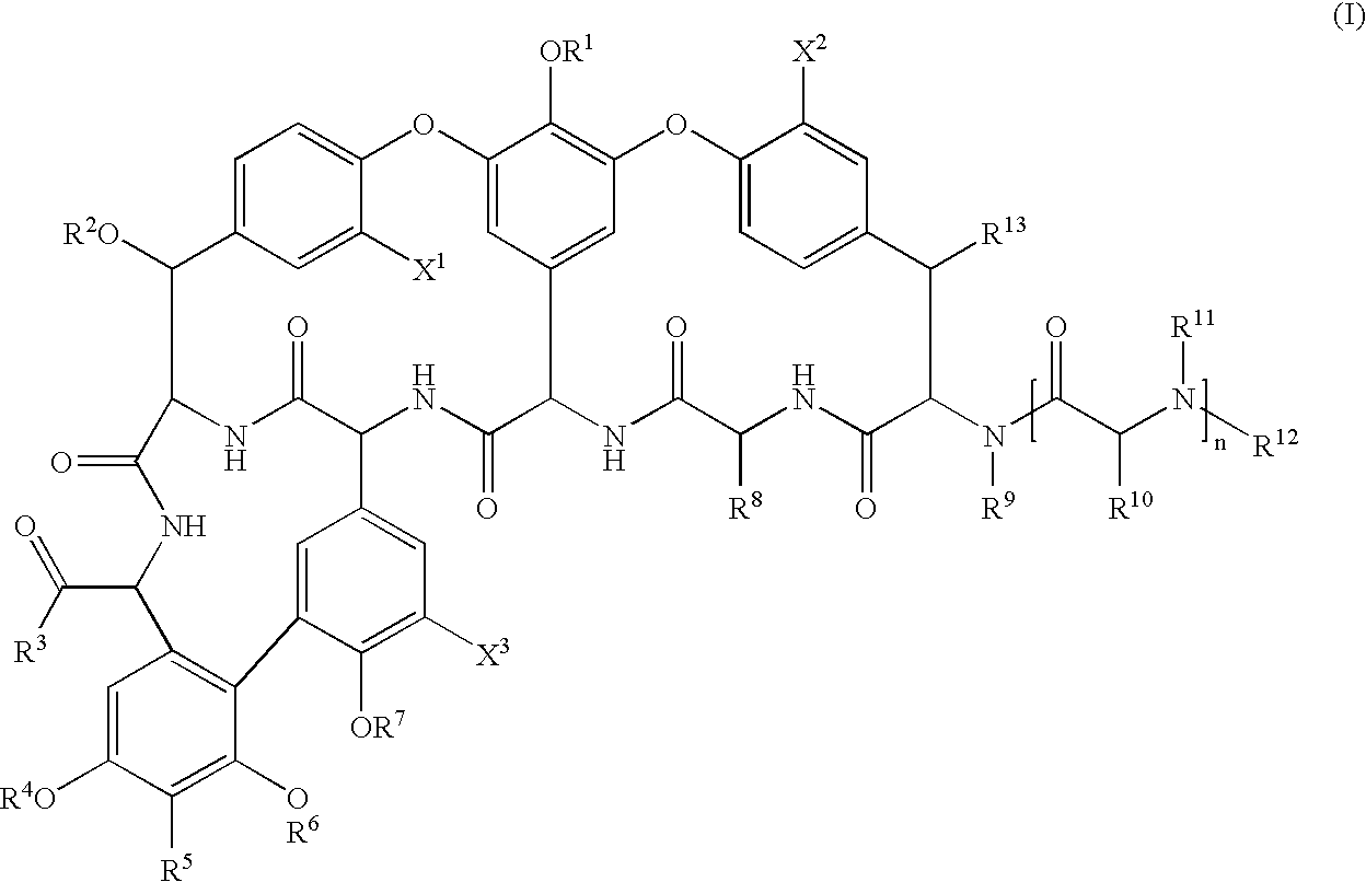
C1=C([R4O])C([R5])=C([OR6])C2=C1C(C([R3])=O)NC(=O)C1NC(=O)C(NC(=O)C3NC(=O)C([R8])NC(=O)C(N(C(C(N([R12])[R11])[R10])=O)[R9])C([R13])C4=CC=C(OC5=C([OR1])C(=CC3=C5)OC3=CC=C(C1[R2O])C=C3[X1])C([X2])=C4)C1=CC([X3])=C([OR7])C2=C1
